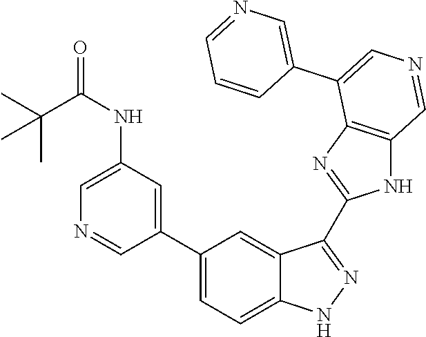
N(C1=CN=CC(C2=CC=C3C(=C2)C(C2=NC4=C(N2)C=NC=C4C2=CN=CC=C2)=NN3)=C1)C(=O)C(C)(C)C
